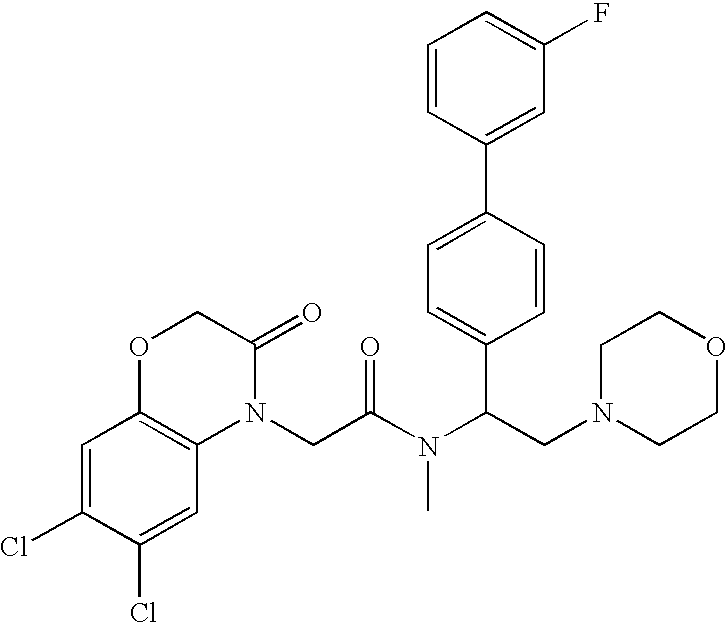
C1=C(Cl)C(Cl)=CC2=C1OCC(=O)N2CC(N(C(CN1CCOCC1)C1=CC=C(C2=CC(F)=CC=C2)C=C1)C)=O
